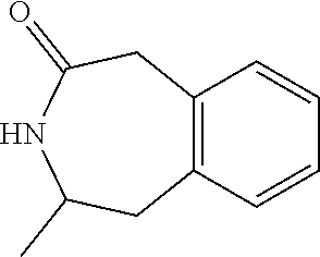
C1=CC=CC2=C1CC(=O)NC(C)C2
